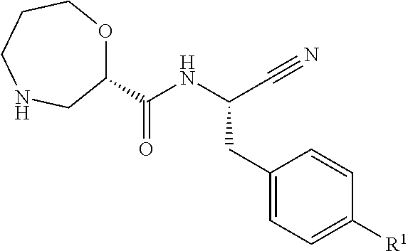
N(C(C#N)CC1=CC=C([R1])C=C1)C(C1OCCCNC1)=O
